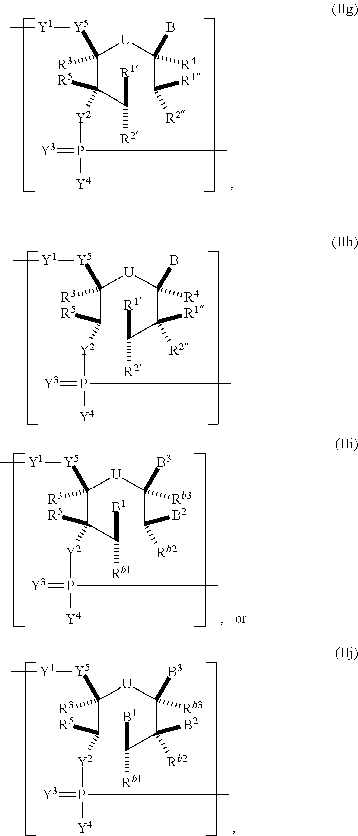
C(C(C([R2])[R1])([R5])[Y2]P([Y4])(=[Y3])C)([U]C(C([R2])[R1])([R4])B)([Y5][Y1]C)[R3].C(C([R5])[Y2]P([Y4])(=[Y3])C)([U]C(C(C([Rb1])[B1])([Rb2])[B2])([Rb3])[B3])([Y5][Y1]C)[R3].C(C([R5])[Y2]P([Y4])(=[Y3])C)([U]C(C(C([R2])[R1])([R2])[R1])([R4])B)([Y5][Y1]C)[R3].C(C(C([Rb1])[B1])([R5])[Y2]P([Y4])(=[Y3])C)([U]C(C([Rb2])[B2])([Rb3])[B3])([Y5][Y1]C)[R3]
